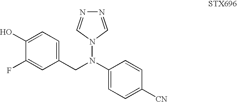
C1=C([CN])C=CC(N(CC2=CC=C(O)C(F)=C2)N2C=NN=C2)=C1
